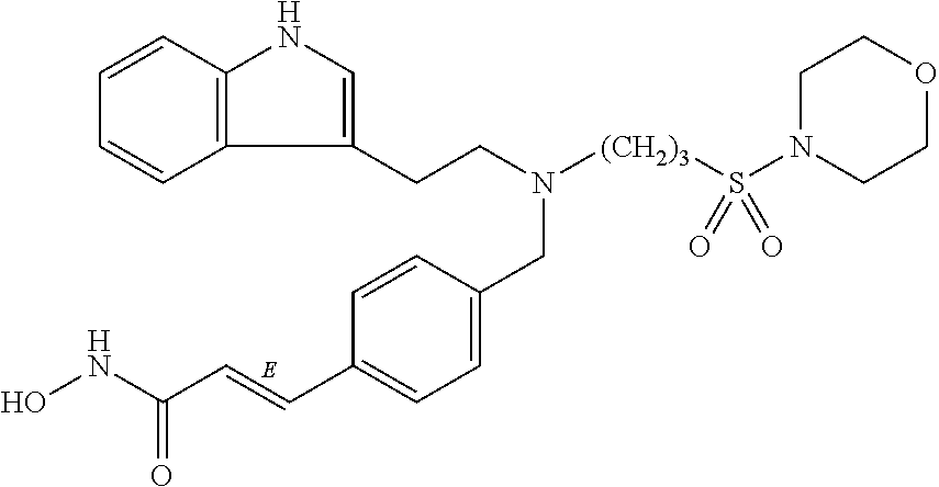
C12=C(C=CC=C1)NC=C2CCN(CC1=CC=C(C=CC(=O)NO)C=C1)[(CH2)3]S(N1CCOCC1)(=O)=O
